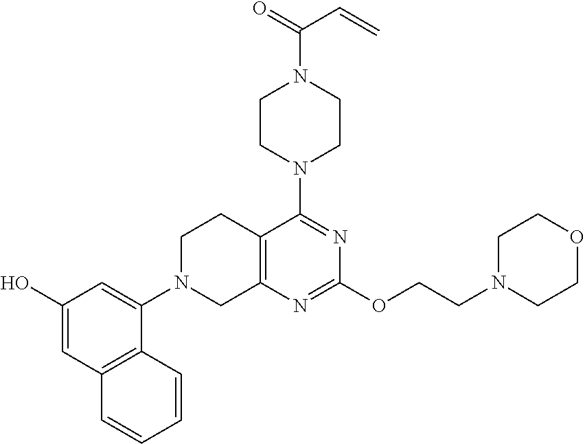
C12=C(N=C(OCCN3CCOCC3)N=C1N1CCN(C(=O)C=C)CC1)CN(C1=CC(O)=CC3=C1C=CC=C3)CC2
